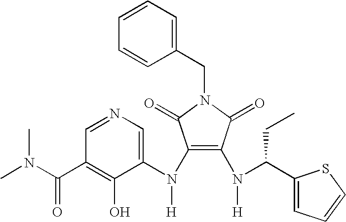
C1(N(C2=CN=CC(C(N(C)C)=O)=C2O)[H])=C(N(C(C2=CC=CS2)CC)[H])C(=O)N(CC2=CC=CC=C2)C1=O
